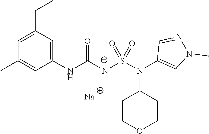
[Na].C1(CC)=CC(C)=CC(NC([N-]S(N(C2=CN(C)N=C2)C2CCOCC2)(=O)=O)=O)=C1
